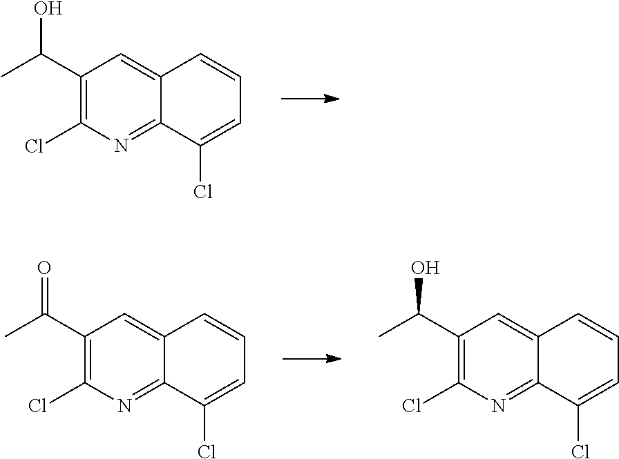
C1(C(C)O)=C(Cl)N=C2C(=C1)C=CC=C2Cl.C1(C(C)=O)=C(Cl)N=C2C(=C1)C=CC=C2Cl.C1(C(C)O)=C(Cl)N=C2C(=C1)C=CC=C2Cl
